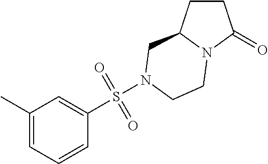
C1CC2N(C1=O)CCN(S(C1=CC(C)=CC=C1)(=O)=O)C2
